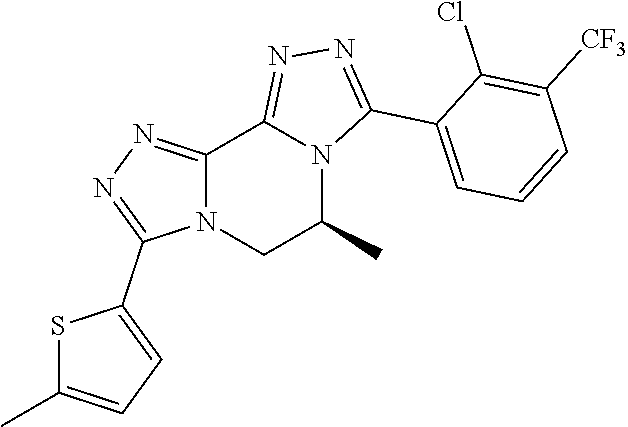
C12=NN=C(C3=CC=C(C)S3)N1CC(C)N1C2=NN=C1C1=CC=CC([CF3])=C1Cl
